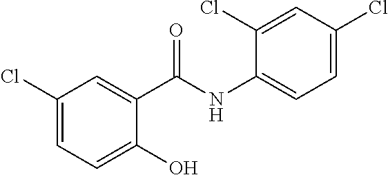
C1(Cl)=CC=C(O)C(C(NC2=CC=C(Cl)C=C2Cl)=O)=C1
